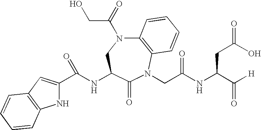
C12=C(N(CC(NC(C([H])=O)CC(=O)O)=O)C(=O)C(NC(C3=CC4=C(N3)C=CC=C4)=O)CN1C(=O)CO)C=CC=C2
